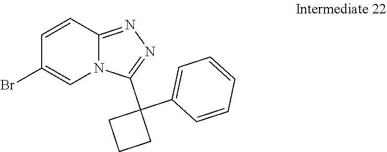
C1(Br)=CN2C(=NN=C2C2(C3=CC=CC=C3)CCC2)C=C1
